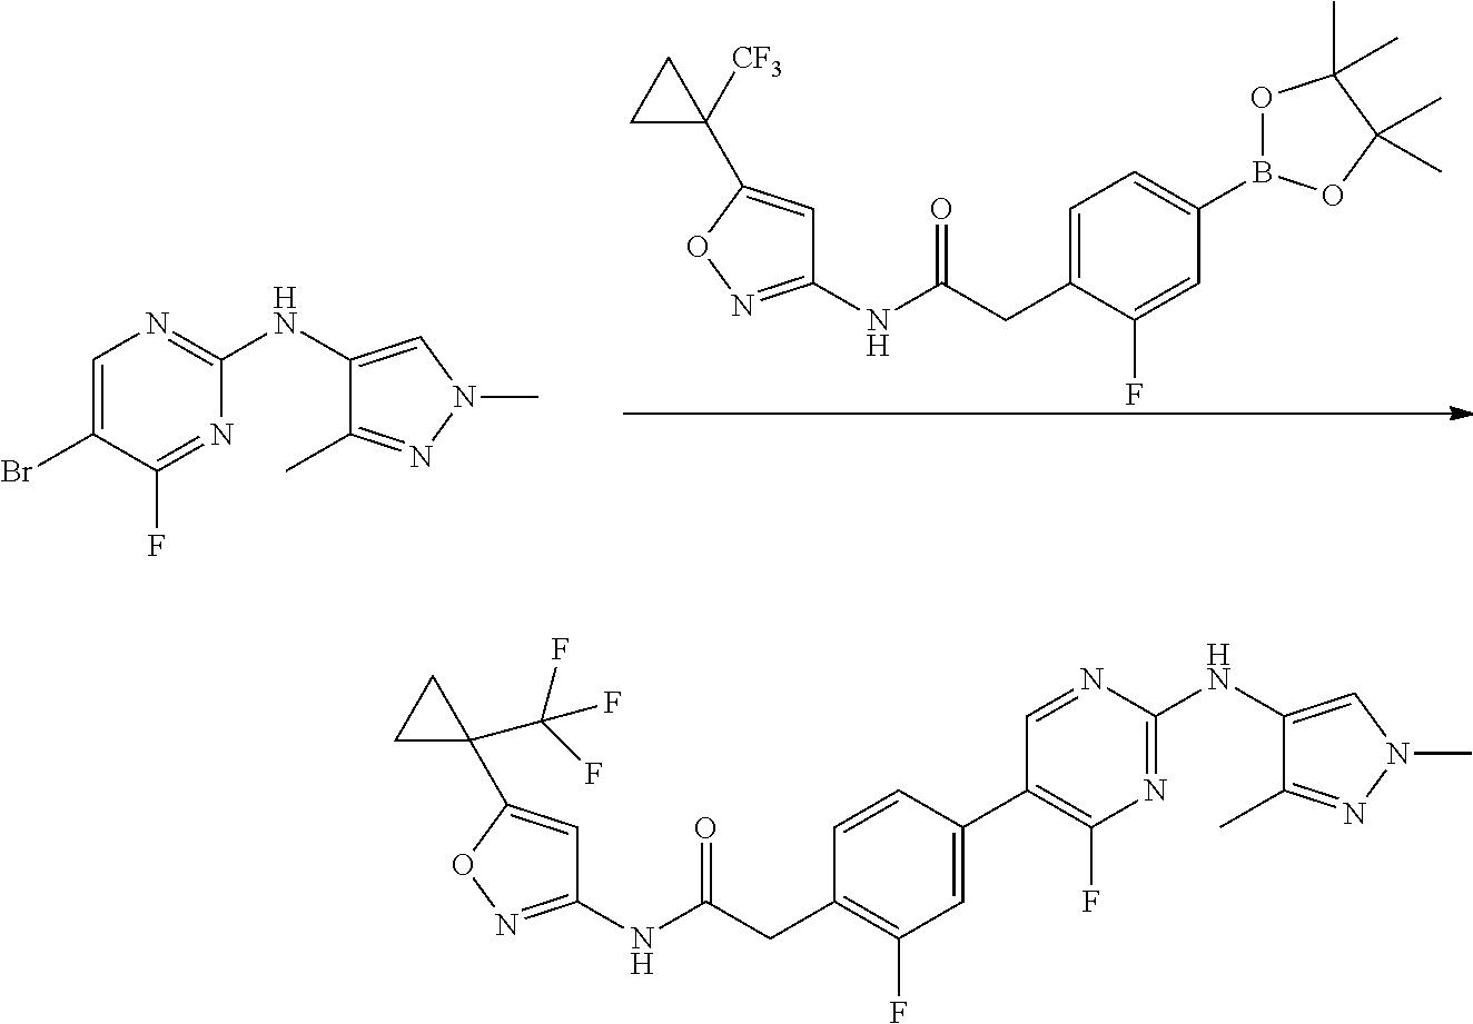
C1=C(CC(NC2=NOC(C3([CF3])CC3)=C2)=O)C(F)=CC(B2OC(C)(C)C(C)(C)O2)=C1.C1=C(Br)C(F)=NC(NC2=CN(C)N=C2C)=N1.C1=CC(C2=C(F)N=C(NC3=CN(C)N=C3C)N=C2)=CC(F)=C1CC(NC1=NOC(C2(C(F)(F)F)CC2)=C1)=O
